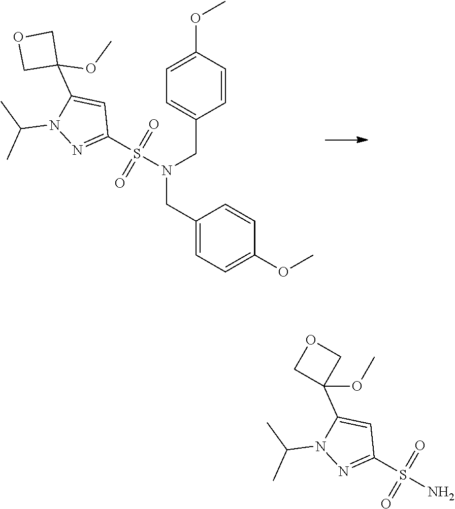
C1=C(CN(CC2=CC=C(OC)C=C2)S(=O)(=O)C2=NN(C(C)C)C(C3(OC)COC3)=C2)C=CC(OC)=C1.NS(=O)(=O)C1=NN(C(C)C)C(C2(OC)COC2)=C1
